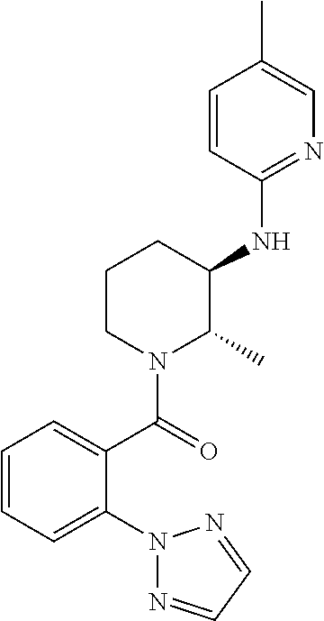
C1=CC=C(N2N=CC=N2)C(C(=O)N2C(C)C(NC3=NC=C(C)C=C3)CCC2)=C1
